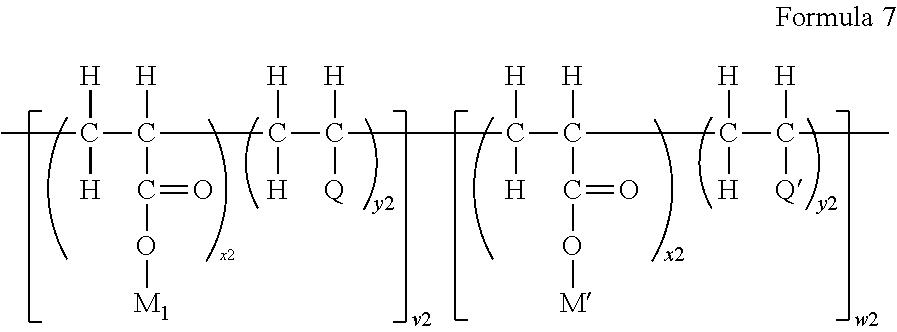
CC([H])([H])C([H])(C(O[M1])=O)C([H])([H])C([H])([Q])C([H])([H])C([H])(C(O[M])=O)C([H])([H])C([H])([Q])C
